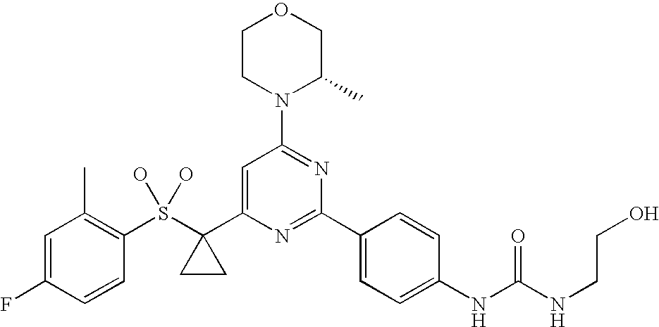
C1CN(C2=NC(C3=CC=C(NC(NCCO)=O)C=C3)=NC(C3(S(O)(O)C4=C(C)C=C(F)C=C4)CC3)=C2)C(C)CO1
